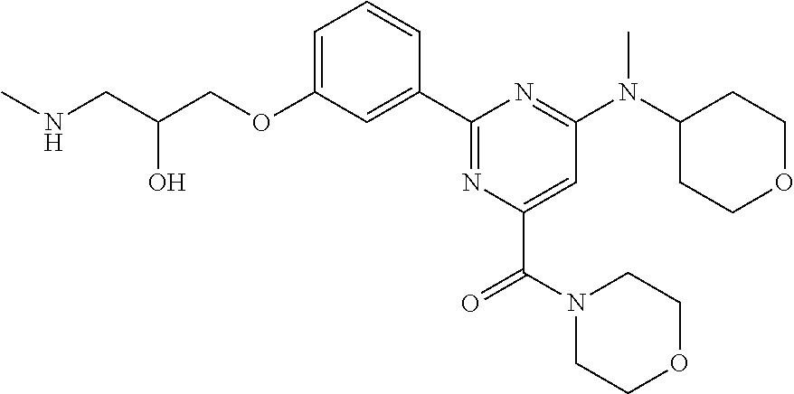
C1=C(OCC(CNC)O)C=C(C2=NC(C(=O)N3CCOCC3)=CC(N(C3CCOCC3)C)=N2)C=C1
